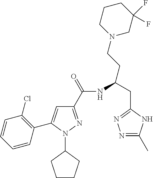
C1(C(=O)NC(CC2=NN=C(C)N2)CCN2CC(F)(F)CCC2)=NN(C2CCCC2)C(C2=C(Cl)C=CC=C2)=C1
